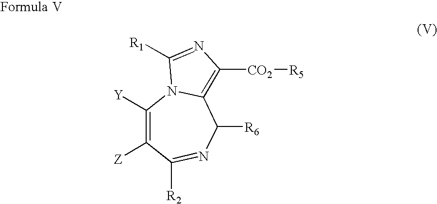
C1([Y])=C([Z])C([R2])=NC([R6])C2=C([CO2][R5])N=C([R1])N12
